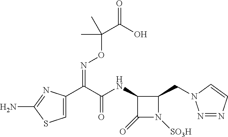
C1(=O)N([SO3H])C(CN2N=NC=C2)C1NC(C(C1=CSC(N)=N1)=NOC(C)(C(=O)O)C)=O
